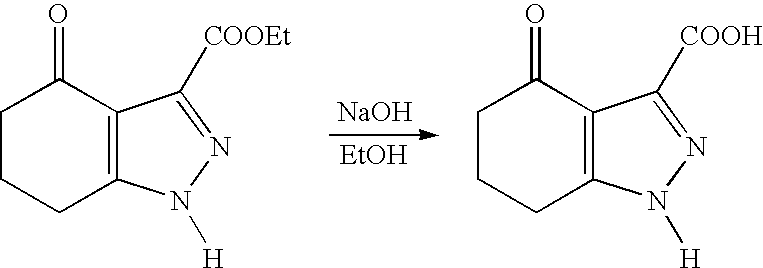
[NaOH].[EtOH].C1CCC2=C(C1=O)C([COOEt])=NN2[H].C1CCC2=C(C1=O)C([COOH])=NN2[H]
